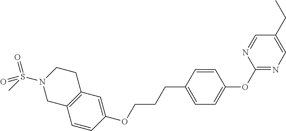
C1=CC(OCCCC2=CC=C(OC3=NC=C(CC)C=N3)C=C2)=CC2=C1CN(S(C)(=O)=O)CC2
